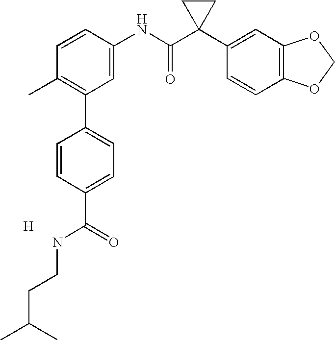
C1=CC(NC(C2(C3=CC4=C(C=C3)OCO4)CC2)=O)=CC(C2=CC=C(C(=O)NCCC(C)C)C=C2)=C1C.[H]
